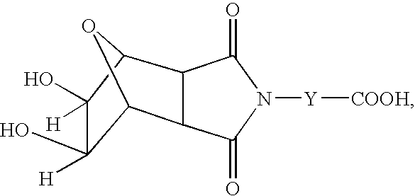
C12OC(C3C1C(=O)N([Y][COOH])C3=O)C(O)([H])C2(O)[H]
